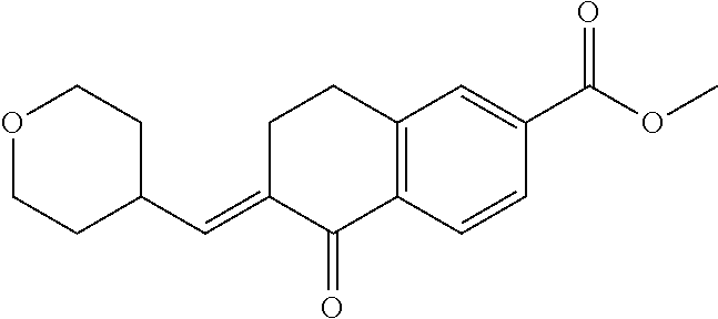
C1C(=CC2CCOCC2)C(=O)C2=C(C1)C=C(C(OC)=O)C=C2
